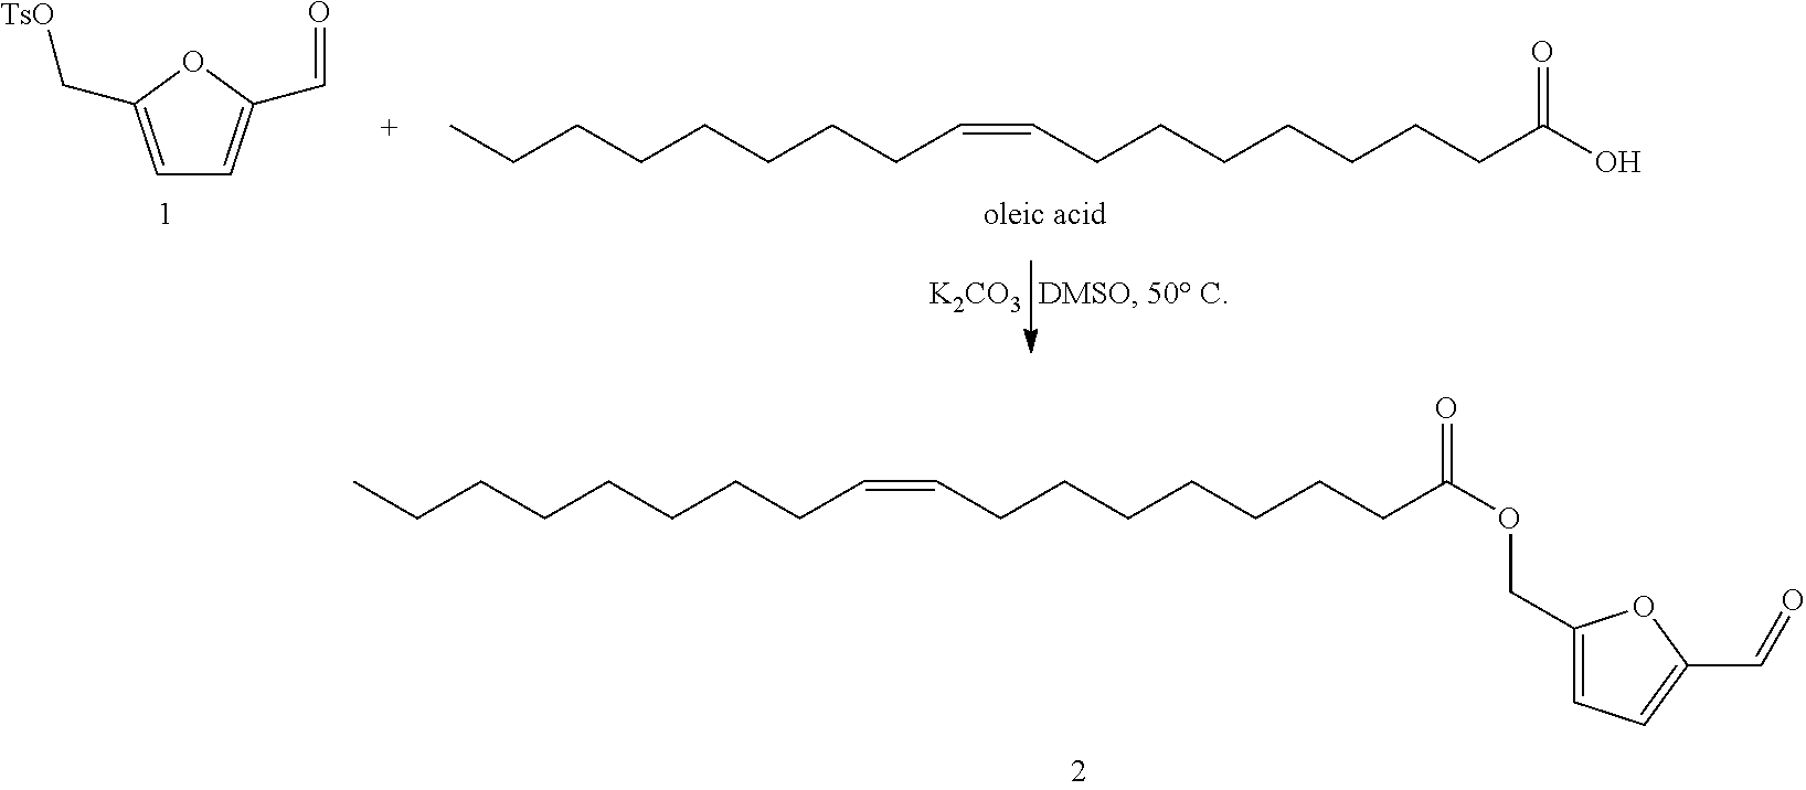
CCCCCCCCC=CCCCCCCCC(OCC1=CC=C(C=O)O1)=O.C1=C(C[TsO])OC(C=O)=C1.CCCCCCCCC=CCCCCCCCC(O)=O.[K2CO3]
